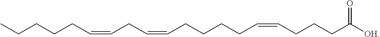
O=C([OH])CCCC=CCCCCC=CCC=CCCCCC
